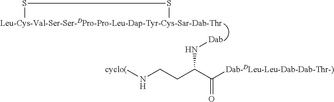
[Leu-Cys-Val-Ser-Ser-DPro-Pro-Leu-Dap-Tyr-Cys-Sar-Dab-Thr]1SS1.[Dab]NC(CCN[cyclo(])C([Dab-DLeu-Leu-Dab-Dab-Thr-)])=O
